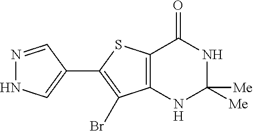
C12=C(NC([Me])([Me])NC1=O)C(Br)=C(C1=CNN=C1)S2
